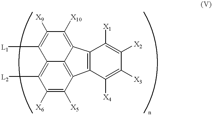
C12=C([L2])C([X6])=C([X5])C3=C1C(=C([X10])C([X9])=C2[L1])C1=C3C([X4])=C([X3])C([X2])=C1[X1]
